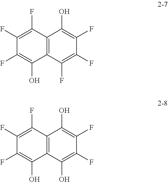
C12=C(C(F)=C(F)C(F)=C1O)C(O)=C(F)C(F)=C2F.C12=C(C(O)=C(F)C(F)=C1O)C(O)=C(F)C(F)=C2F
